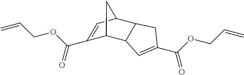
C1(C(OCC=C)=O)=CC2C3C(C1C2)C=C(C(OCC=C)=O)C3
